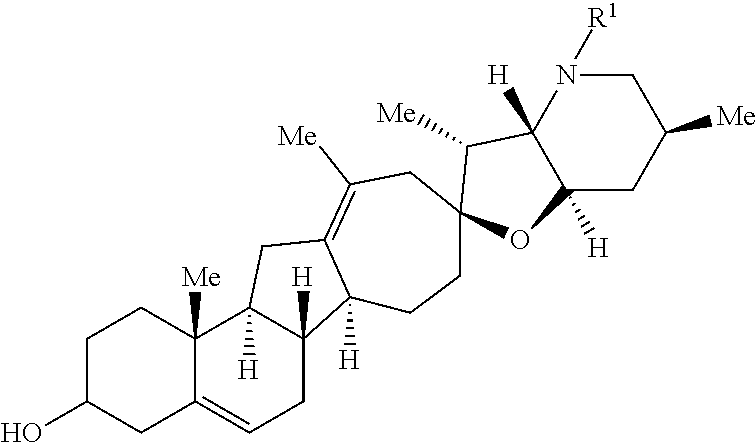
C1C(O)CC2=CCC3([H])C([H])(C2([Me])C1)CC1=C([Me])CC2(CCC31[H])C([Me])C1([H])C([H])(CC([Me])CN1[R1])O2
